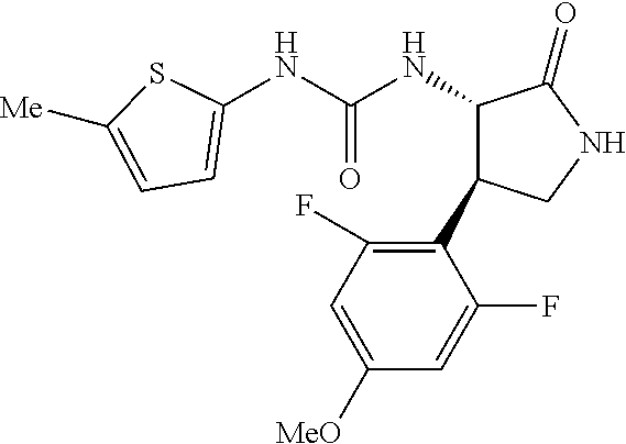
N(C(NC1C(C2=C(F)C=C([MeO])C=C2F)CNC1=O)=O)C1=CC=C([Me])S1
